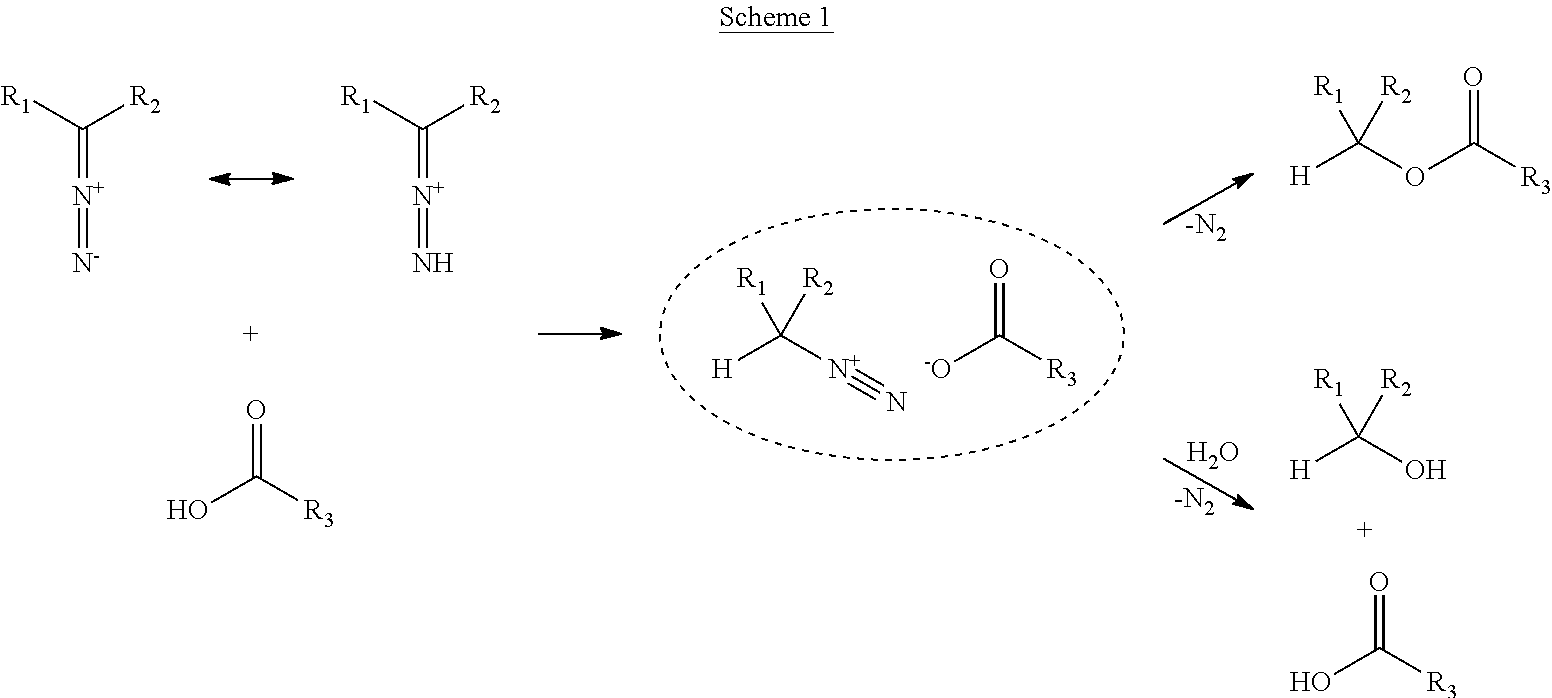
[-O]C([R3])=O.[H]C([N+]#N)([R2])[R1].[R1]C([R2])=[N+]=[N-].[R1]C([R2])=[N+]=N.OC([R3])=O.[-N2].O.[-N2].[H]C(OC([R3])=O)([R2])[R1].[H]C(O)([R2])[R1].OC([R3])=O
